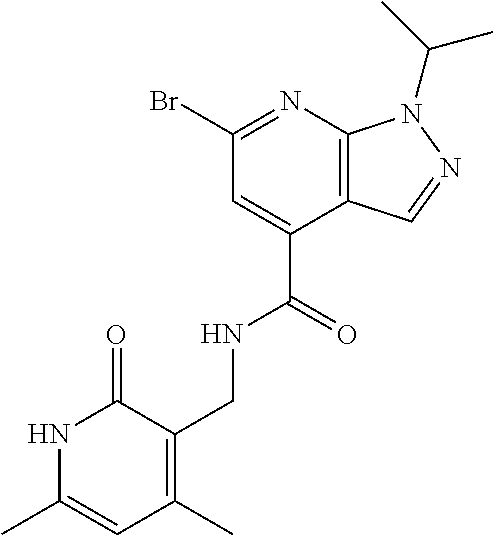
N1=C(Br)C=C(C(=O)NCC2=C(C)C=C(C)NC2=O)C2=C1N(C(C)C)N=C2
